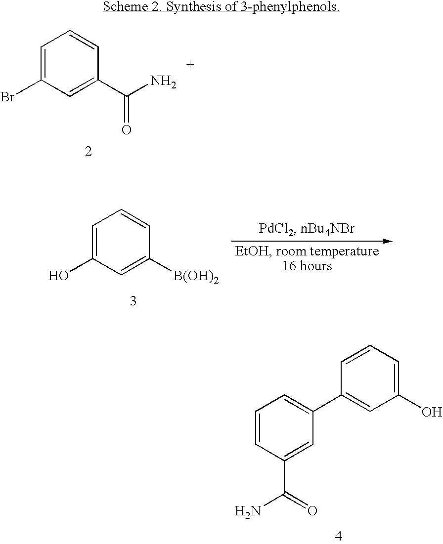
C1=C(Br)C=C(C(N)=O)C=C1.C1=C(O)C=C([B(OH)2])C=C1.C1=CC(C(=O)N)=CC(C2=CC(O)=CC=C2)=C1
